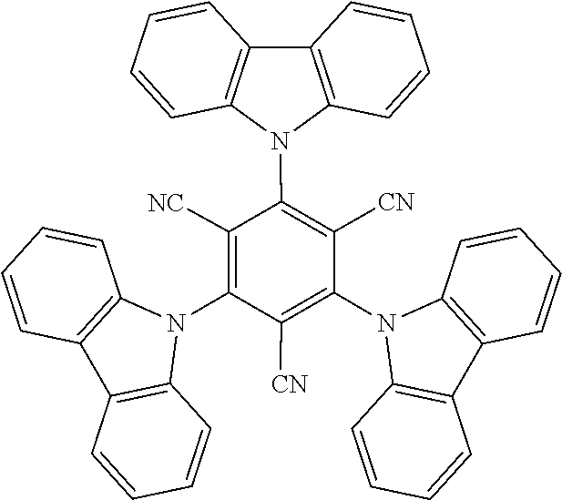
C12=C(C=CC=C1)N(C1=C([CN])C(N3C4=C(C5=C3C=CC=C5)C=CC=C4)=C([NC])C(N3C4=C(C=CC=C4)C4=C3C=CC=C4)=C1[CN])C1=C2C=CC=C1
